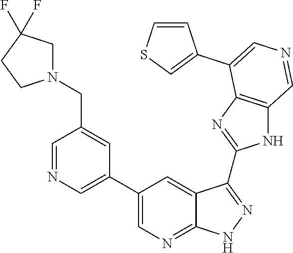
C1=NC=C(C2=CN=C3C(=C2)C(C2=NC4=C(N2)C=NC=C4C2=CSC=C2)=NN3)C=C1CN1CC(F)(F)CC1
